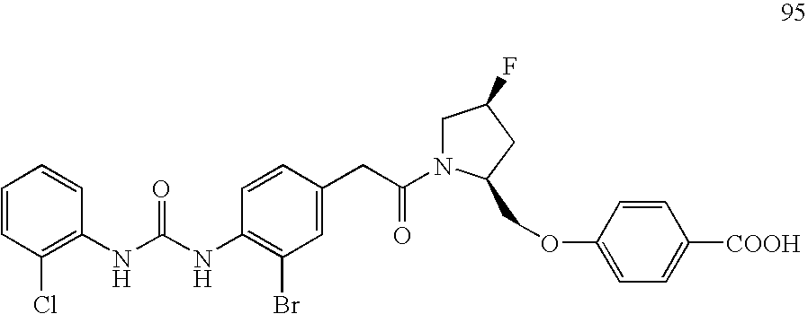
C1=CC(Cl)=C(NC(NC2=C(Br)C=C(CC(=O)N3CC(F)CC3COC3=CC=C([COOH])C=C3)C=C2)=O)C=C1
